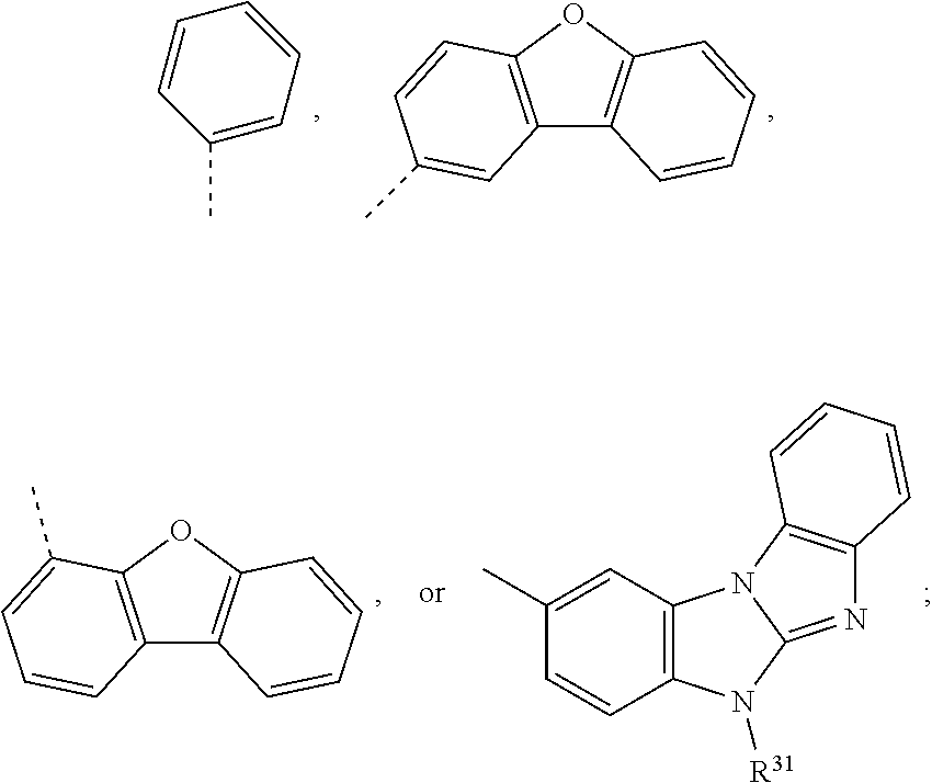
C12=C(OC3=C1C=CC=C3)C(C)=CC=C2.C1=CC2=C(C=C1C)N1C(=NC3=C1C=CC=C3)N2[R31].C12=C(OC3=C1C=CC=C3)C=CC(C)=C2.C1=CC(C)=CC=C1
